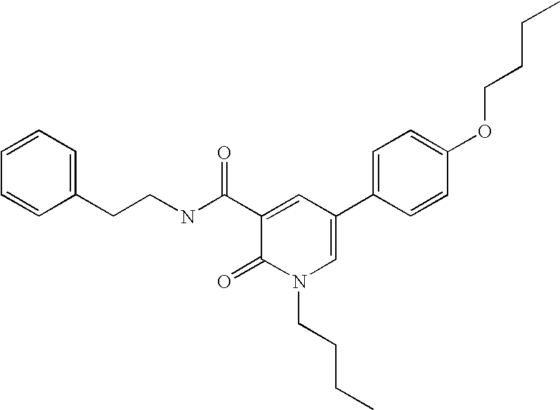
C(C1=CC=CC=C1)CNC(C1=CC(C2=CC=C(OCCCC)C=C2)=CN(CCCC)C1=O)=O
